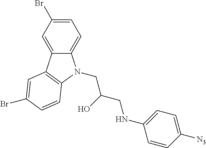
C1=C(Br)C=C2C(=C1)N(CC(CNC1=CC=C([N3])C=C1)O)C1=C2C=C(Br)C=C1
